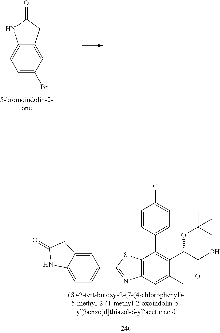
C1(C2=NC3=C(S2)C(C2=CC=C(Cl)C=C2)=C(C(C(=O)O)OC(C)(C)C)C(C)=C3)=CC=C2C(=C1)CC(=O)N2.C1=C(Br)C=C2C(=C1)NC(=O)C2
